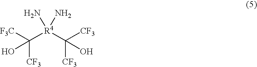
N[R4](C([CF3])([CF3])O)(N)C([F3C])([CF3])O
